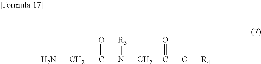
N(CC(=O)O[R4])(C(=O)CN)[R3]
